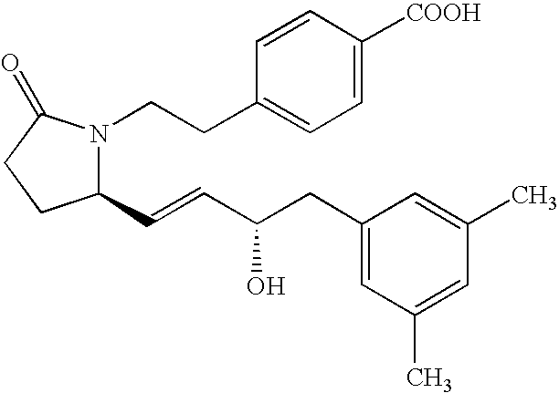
C1(C=CC(O)CC2=CC(C)=CC(C)=C2)N(CCC2=CC=C([COOH])C=C2)C(=O)CC1
